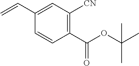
C1(C=C)=CC([CN])=C(C(OC(C)(C)C)=O)C=C1
